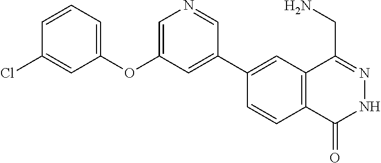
C1(C2=CC(OC3=CC=CC(Cl)=C3)=CN=C2)=CC2=C(C=C1)C(=O)NN=C2CN
